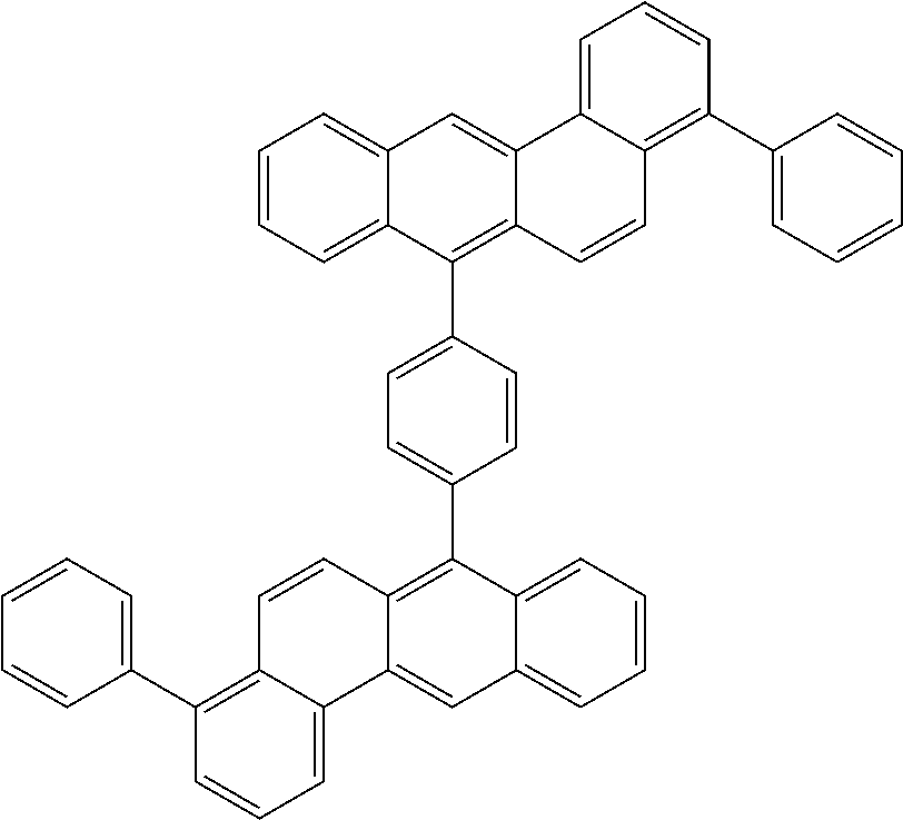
C1=CC2=C(C3=CC=C(C4=C5C(=CC6=CC=CC=C46)C4=CC=CC(C6=CC=CC=C6)=C4C=C5)C=C3)C3=CC=CC=C3C=C2C2=CC=CC(C3=CC=CC=C3)=C12
